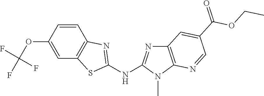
O(C1=CC2=C(C=C1)N=C(NC1=NC3=C(N1C)N=CC(C(OCC)=O)=C3)S2)C(F)(F)F
